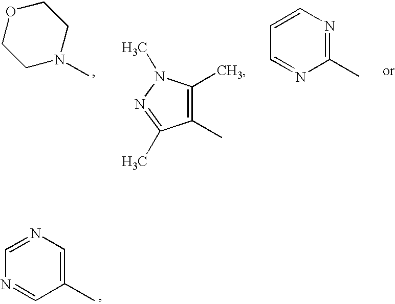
C1N(C)CCOC1.N1=C(C)C(C)=C(C)N1C.C1=NC(C)=NC=C1.N1=CC(C)=CN=C1
